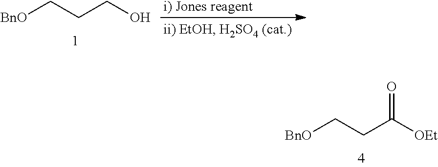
[BnO]CCCO.[i) Jones reagent].[BnO]CCC([OEt])=O
